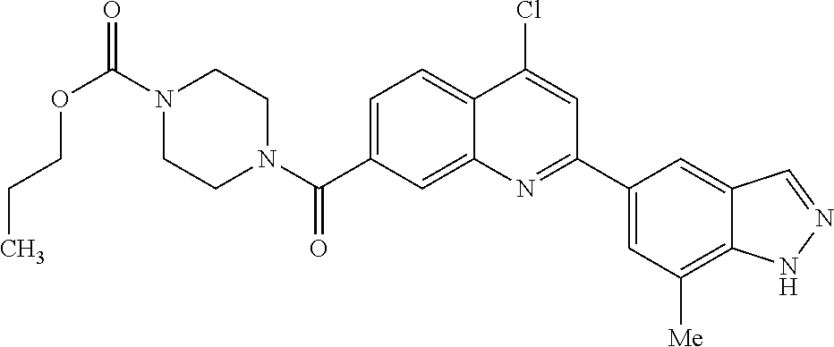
N1(C(OCCC)=O)CCN(C(=O)C2=CC=C3C(=C2)N=C(C2=CC([Me])=C4C(=C2)C=NN4)C=C3Cl)CC1
